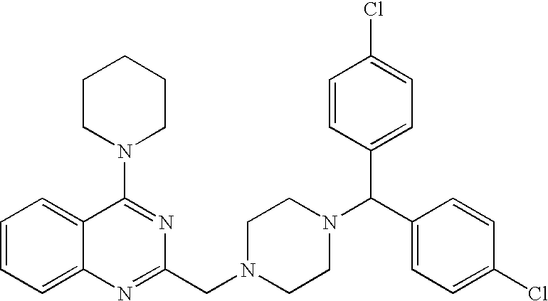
C1(N2CCCCC2)=NC(CN2CCN(C(C3=CC=C(Cl)C=C3)C3=CC=C(Cl)C=C3)CC2)=NC2=CC=CC=C12
